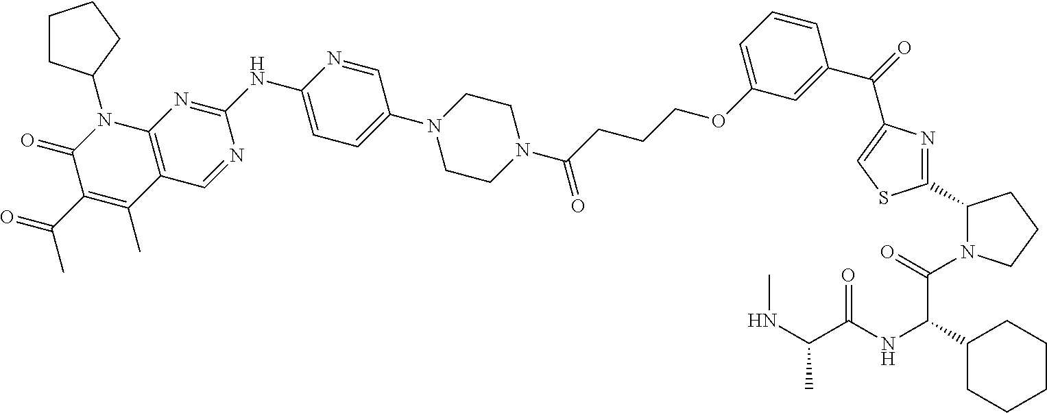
C1CC(N2C3=C(C(C)=C(C(=O)C)C2=O)C=NC(NC2=CC=C(N4CCN(C(=O)CCCOC5=CC=CC(C(=O)C6=CSC(C7N(C(C(NC(C(NC)C)=O)C8CCCCC8)=O)CCC7)=N6)=C5)CC4)C=N2)=N3)CC1
